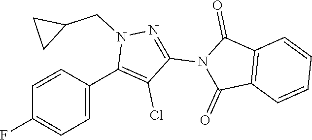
C1=CC(C2=C(Cl)C(N3C(=O)C4=C(C3=O)C=CC=C4)=NN2CC2CC2)=CC=C1F
